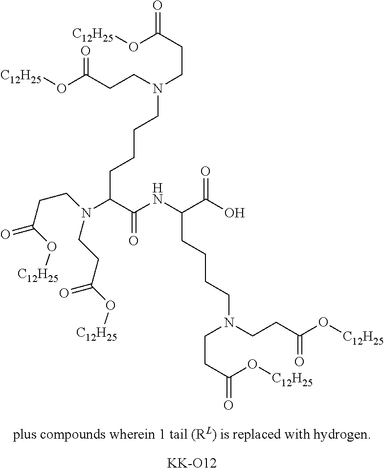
C(CCC(C(=O)O)NC(C(N(CCC(=O)O[C12H25])CCC(O[C12H25])=O)CCCCN(CCC(O[C12H25])=O)CCC(O[C12H25])=O)=O)CN(CCC(O[C12H25])=O)CCC(O[C12H25])=O.[KK-O12]
